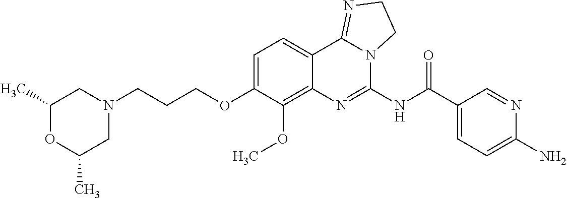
C1(C)OC(C)CN(CCCOC2=CC=C3C(=C2OC)N=C(NC(C2=CC=C(N)N=C2)=O)N2C3=NCC2)C1
